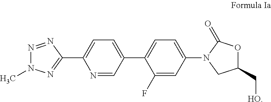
N1=CC(C2=CC=C(N3CC(C[HO])OC3=O)C=C2F)=CC=C1C1=NN(C)N=N1
